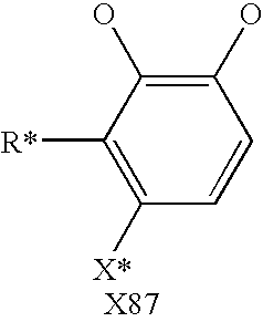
C1=CC(O)=C(O)C([R*])=C1[X*]
